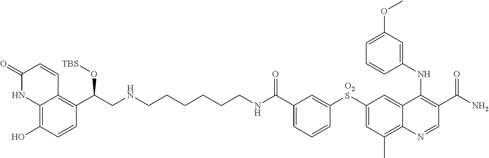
C1=C(C(NCCCCCCNCC(C2=C3C(=C(O)C=C2)NC(=O)C=C3)O[TBS])=O)C=C([O2S]C2=CC(C)=C3C(=C2)C(NC2=CC(OC)=CC=C2)=C(C(N)=O)C=N3)C=C1
